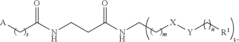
C(C[X][Y]C[R1])NC(=O)CCNC(=O)C[A]
